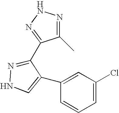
C1(C)=NNN=C1C1=NNC=C1C1=CC(Cl)=CC=C1
